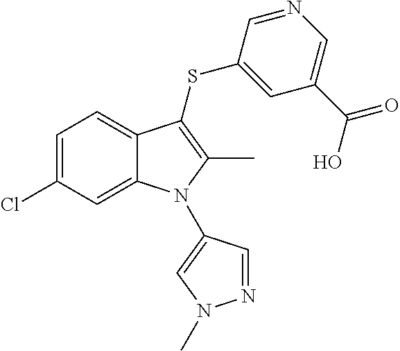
C1=C(Cl)C=C2C(=C1)C(SC1=CC(C(O)=O)=CN=C1)=C(C)N2C1=CN(C)N=C1
